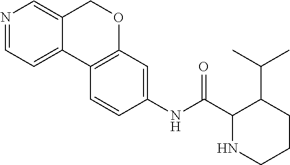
N1=CC=C2C(=C1)COC1=C2C=CC(NC(C2NCCCC2C(C)C)=O)=C1
